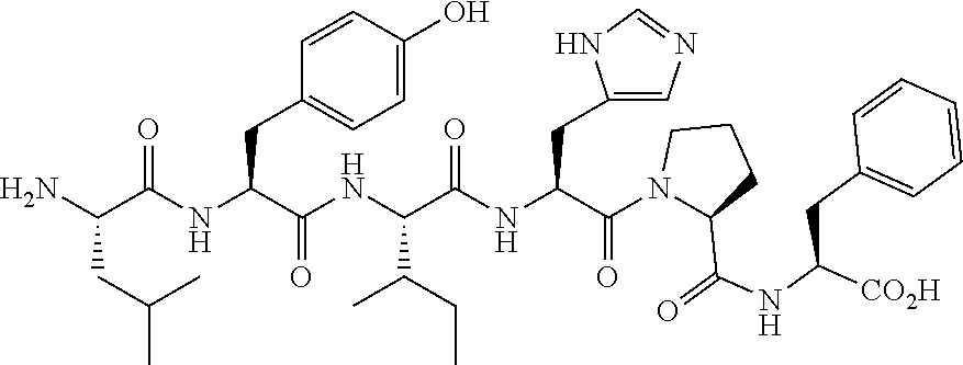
C(CC(C)C)(C(NC(C(=O)NC(C(C)CC)C(NC(C(=O)N1C(C(=O)NC([CO2H])CC2=CC=CC=C2)CCC1)CC1=CN=CN1)=O)CC1=CC=C(O)C=C1)=O)N
